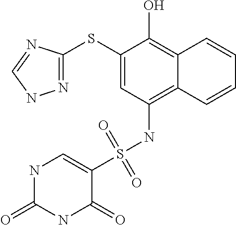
N1=C(SC2=CC(NS(=O)(=O)C3=CNC(=O)NC3=O)=C3C(=C2O)C=CC=C3)N=CN1
